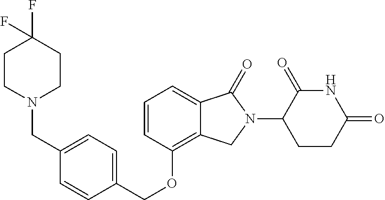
C(OC1=C2C(=CC=C1)C(=O)N(C1C(=O)NC(=O)CC1)C2)C1=CC=C(CN2CCC(F)(F)CC2)C=C1
